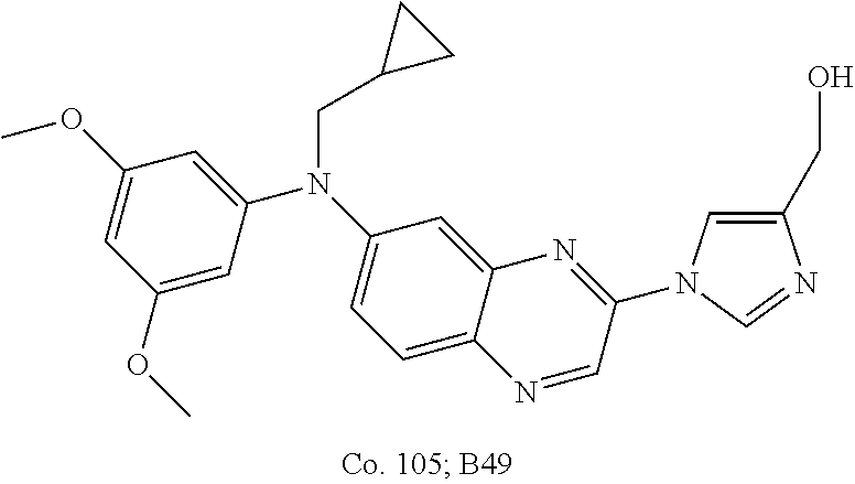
C1(OC)=CC(OC)=CC(N(C2=CC=C3C(=C2)N=C(N2C=C(CO)N=C2)C=N3)CC2CC2)=C1
